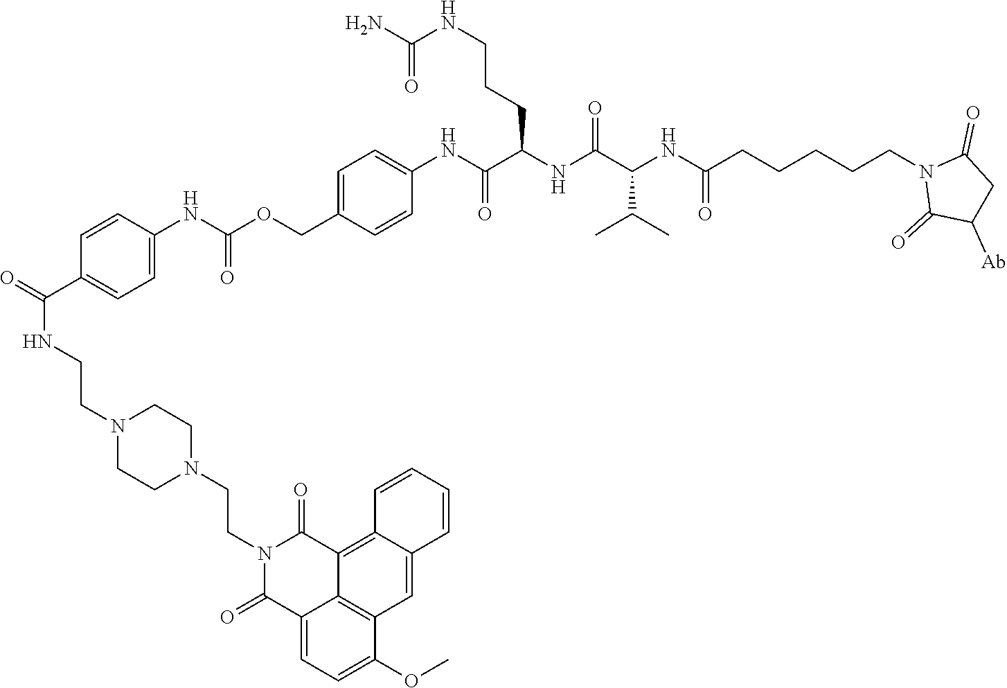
NC(NCCCC(NC(C(NC(CCCCCN1C(=O)C([Ab])CC1=O)=O)C(C)C)=O)C(NC1=CC=C(COC(NC2=CC=C(C(=O)NCCN3CCN(CCN4C(=O)C5=CC=C(OC)C6=C5C(=C5C(=C6)C=CC=C5)C4=O)CC3)C=C2)=O)C=C1)=O)=O
